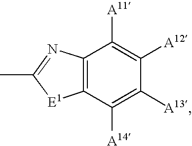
C12=C(C([A14])=C([A13])C([A12])=C1[A11])[E1]C(C)=N2
